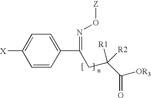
C1=CC(C(=NO[Z])CC(C([OR3])=O)([R1])[R2])=CC=C1[X]
